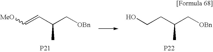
C(C(C[OBn])C)=C[MeO].[P21].C(C(C[OBn])C)CO.[P22]
